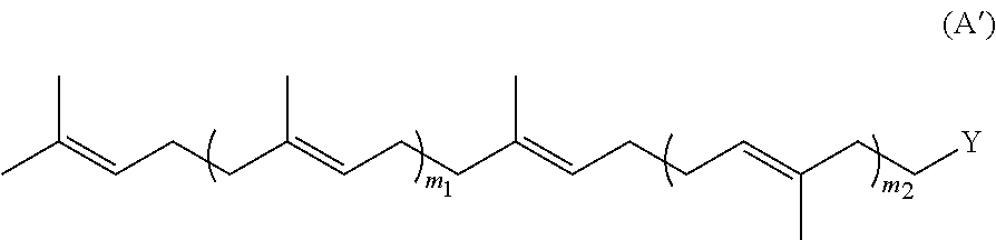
CC(=CCCC(=CCCC(=CCCC=C(CC[Y])C)C)C)C
